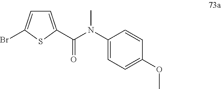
C1=C(C(N(C2=CC=C(OC)C=C2)C)=O)SC(Br)=C1
